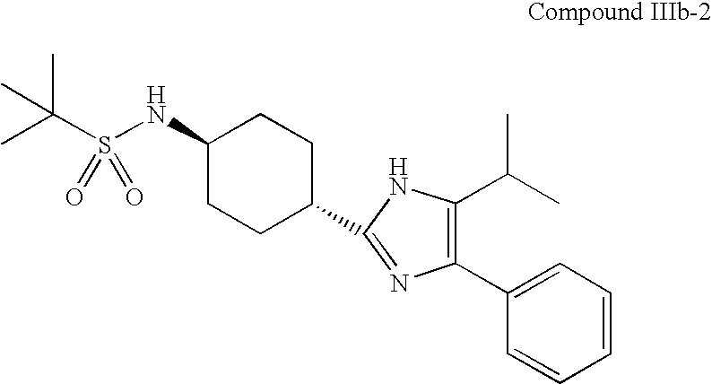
C1(NS(C(C)(C)C)(=O)=O)CCC(C2=NC(C3=CC=CC=C3)=C(C(C)C)N2)CC1
